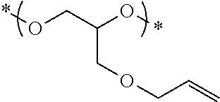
O(CC(O*)COCC=C)*
